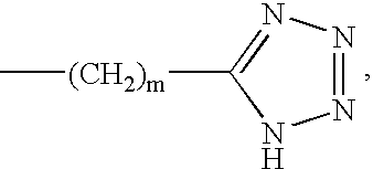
N1=NN=C([(CH2)m]C)N1
